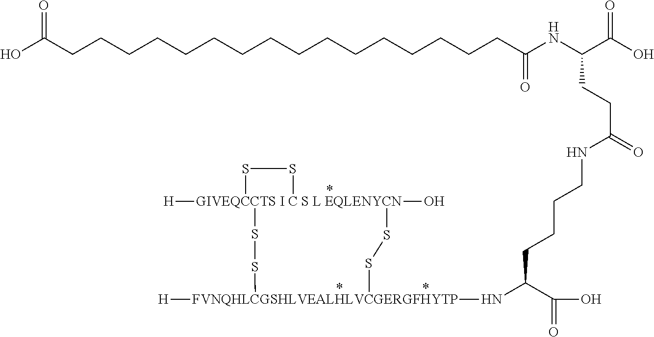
C(CCC(C(O)=O)N[FVNQHLCGSHLVEALHLVCGERGFHYTP]1([H])SS[GIVEQCCTS I C S L EQLENYCN]2([H])(O)(SS1)SS2)CNC(CCC(NC(=O)CCCCCCCCCCCCCCCCC(O)=O)C(O)=O)=O
